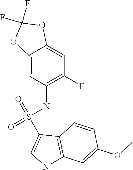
C12=CC(NS(=O)(=O)C3=CNC4=C3C=CC(OC)=C4)=C(F)C=C1OC(F)(F)O2
